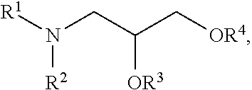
N([R2])(CC(C[OR4])[OR3])[R1]
